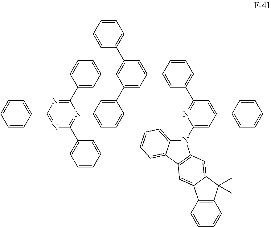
C1=CC(C2=NC(C3=CC=CC=C3)=NC(C3=CC(C4=C(C5=CC=CC=C5)C=C(C5=CC(C6=NC(N7C8=CC=CC=C8C8=C7C=C7C(=C8)C8=C(C=CC=C8)C7(C)C)=CC(C7=CC=CC=C7)=C6)=CC=C5)C=C4C4=CC=CC=C4)=CC=C3)=N2)=CC=C1
